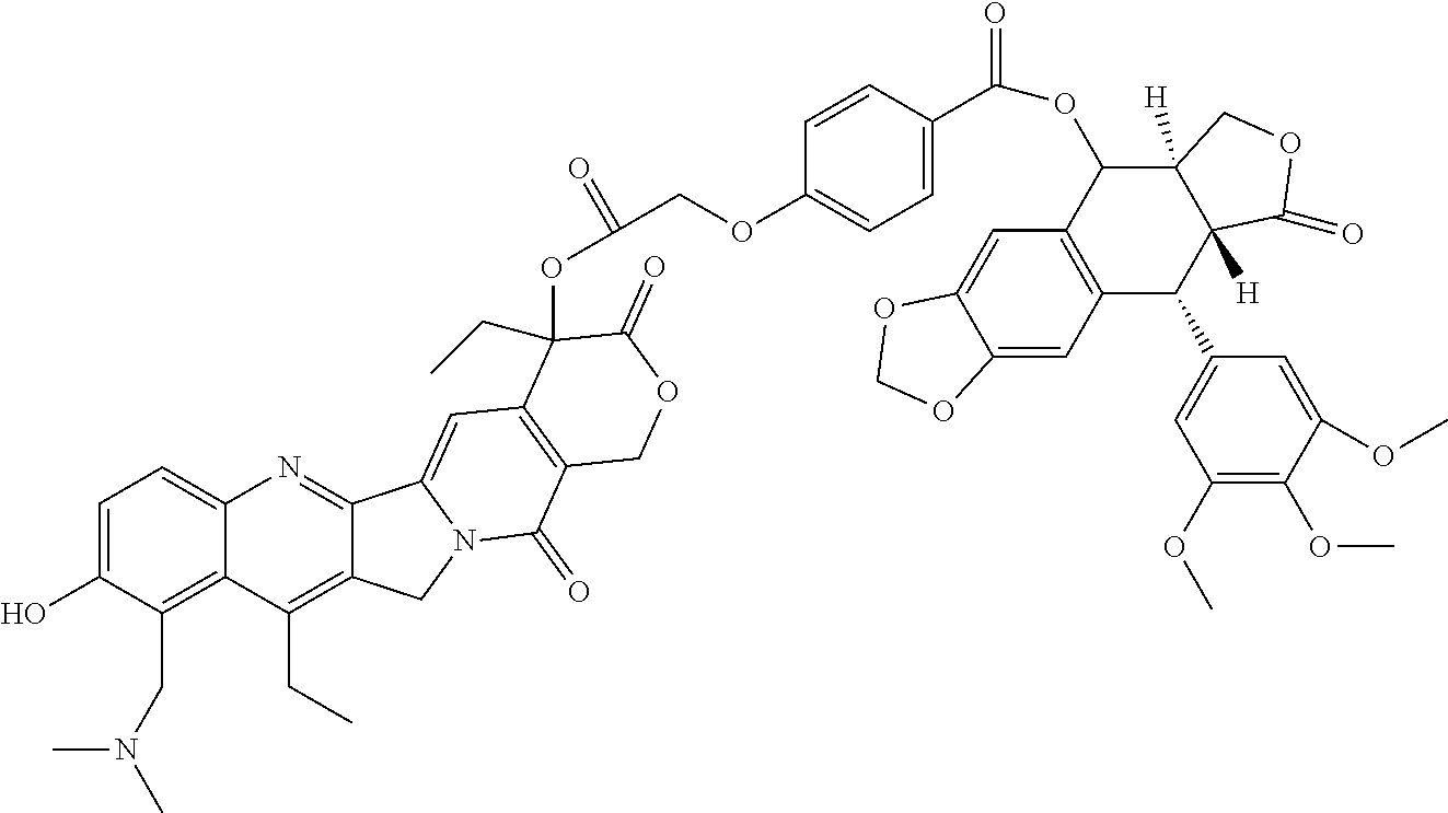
C1=C(O)C(CN(C)C)=C2C(=C1)N=C1C(=C2CC)CN2C1=CC1=C(C2=O)COC(=O)C1(OC(=O)COC1=CC=C(C(=O)OC2C3=C(C(C4=CC(OC)=C(OC)C(OC)=C4)C4([H])C2([H])COC4=O)C=C2C(=C3)OCO2)C=C1)CC
